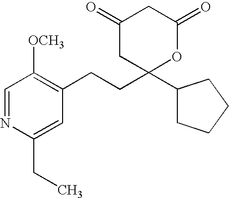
C1=NC(CC)=CC(CCC2(C3CCCC3)OC(=O)CC(=O)C2)=C1[OCH3]
